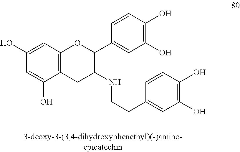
C1=C(O)C2=C(C=C1O)OC(C1=CC(O)=C(O)C=C1)C(NCCC1=CC(O)=C(O)C=C1)C2
